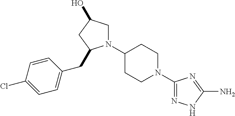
C1(N2CC(O)CC2CC2=CC=C(Cl)C=C2)CCN(C2=NNC(N)=N2)CC1
